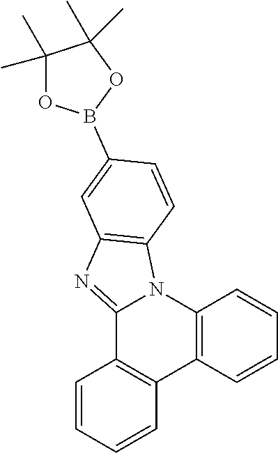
C12=C(C=CC=C1)C1=C(N3C2=NC2=C3C=CC(B3OC(C)(C)C(C)(C)O3)=C2)C=CC=C1
